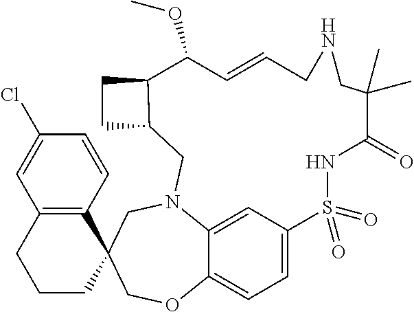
C1=C2C3=CC=C1S(=O)(=O)NC(=O)C(C)(C)CNCC=CC(OC)C1C(CN2CC2(CO3)C3=C(CCC2)C=C(Cl)C=C3)CC1
